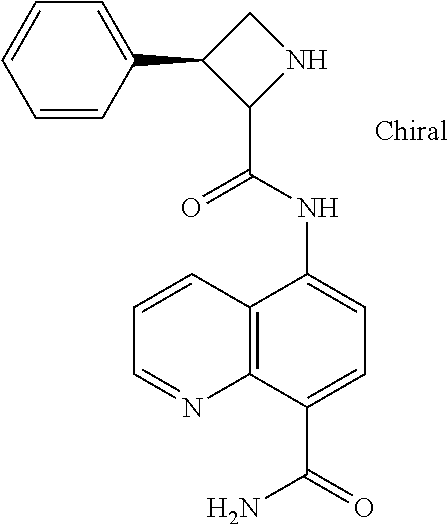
C12=C(C(C(=O)N)=CC=C1NC(=O)C1NCC1C1=CC=CC=C1)N=CC=C2
